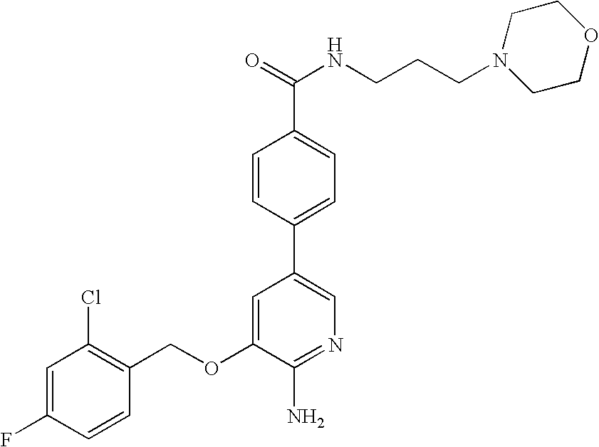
C1=C(F)C=CC(COC2=CC(C3=CC=C(C(=O)NCCCN4CCOCC4)C=C3)=CN=C2N)=C1Cl
